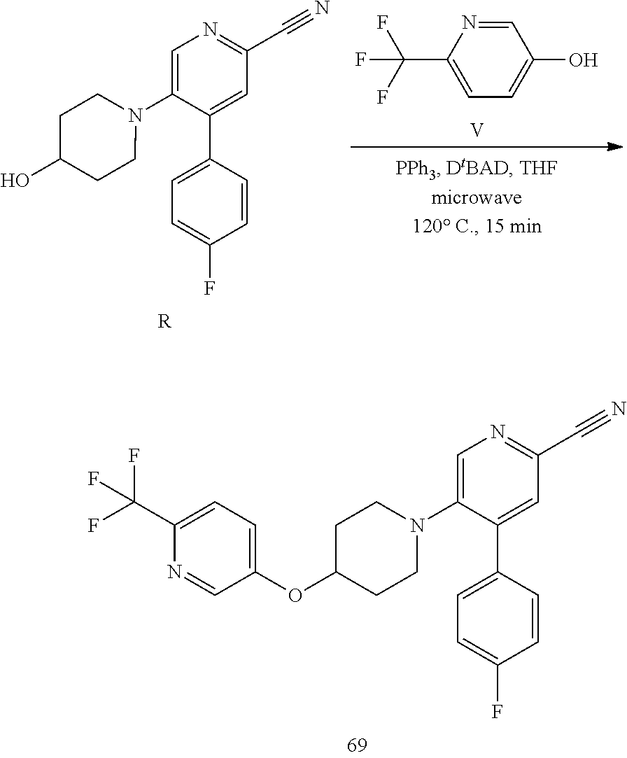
C1=C(N2CCC(OC3=CC=C(C(F)(F)F)N=C3)CC2)C(C2=CC=C(F)C=C2)=CC(C#N)=N1.C1=NC(C(F)(F)F)=CC=C1O.[V].C1=C(N2CCC(O)CC2)C(C2=CC=C(F)C=C2)=CC(C#N)=N1.[R]
